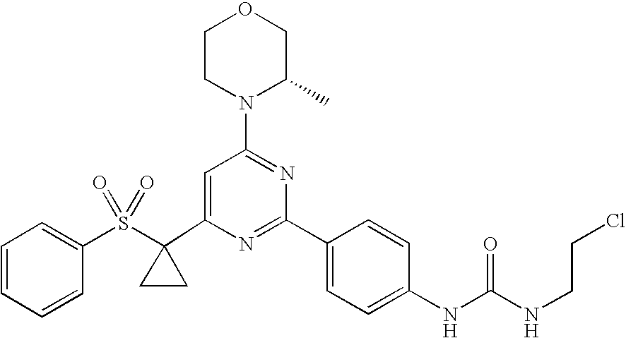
C1(C2(S(=O)(=O)C3=CC=CC=C3)CC2)=CC(N2C(C)COCC2)=NC(C2=CC=C(NC(=O)NCCCl)C=C2)=N1
